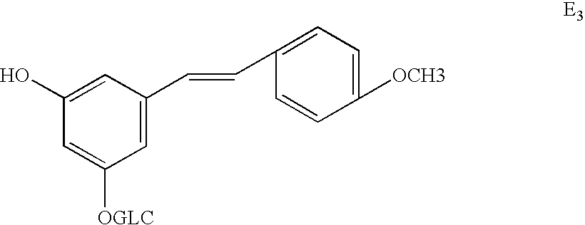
C1=C(C=CC2=CC=C([OCH3])C=C2)C=C(O)C=C1[OGLC]
